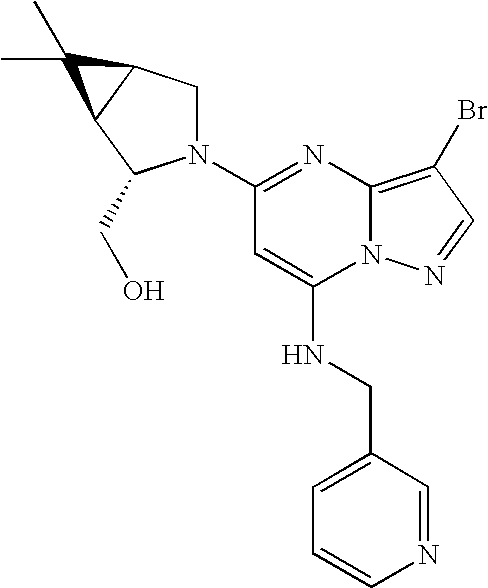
C1=CN=CC(CNC2=CC(N3CC4C(C3CO)C4(C)C)=NC3=C(Br)C=NN23)=C1
